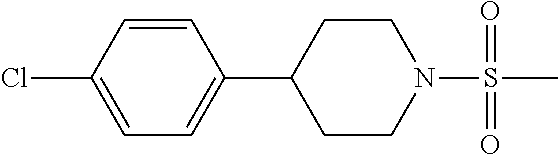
C1(C2CCN(S(=O)(C)=O)CC2)=CC=C(Cl)C=C1
